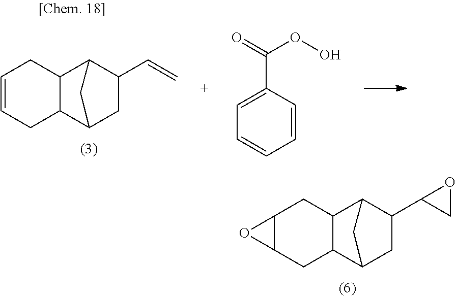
C12C(C3CC(C=C)C1C3)CC=CC2.C1=CC(C(=O)OO)=CC=C1.C12C(C3CC(C4CO4)C1C3)CC1OC1C2
